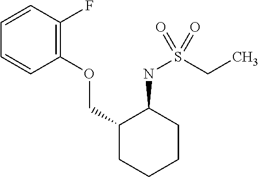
C1=CC(F)=C(OCC2CCCCC2NS(CC)(=O)=O)C=C1
